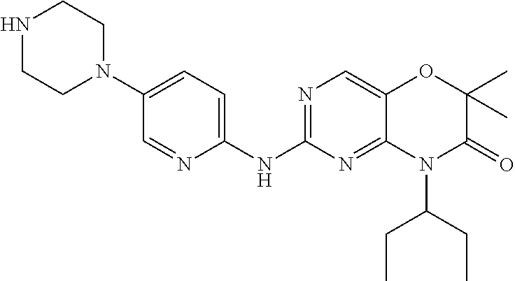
C1(NC2=NC=C3C(=N2)N(C(CC)CC)C(=O)C(C)(C)O3)=CC=C(N2CCNCC2)C=N1
